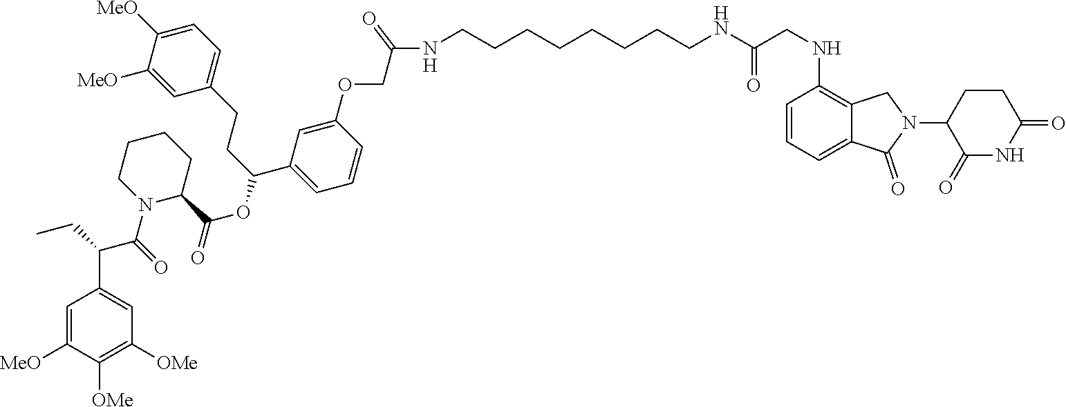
C1=C(OCC(NCCCCCCCCNC(=O)CNC2=C3C(=CC=C2)C(=O)N(C2C(=O)NC(=O)CC2)C3)=O)C=CC=C1C(CCC1=CC=C([MeO])C([MeO])=C1)OC(=O)C1CCCCN1C(C(C1=CC([OMe])=C([OMe])C([MeO])=C1)CC)=O
